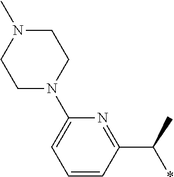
C1=CC(C(C)*)=NC(N2CCN(C)CC2)=C1
